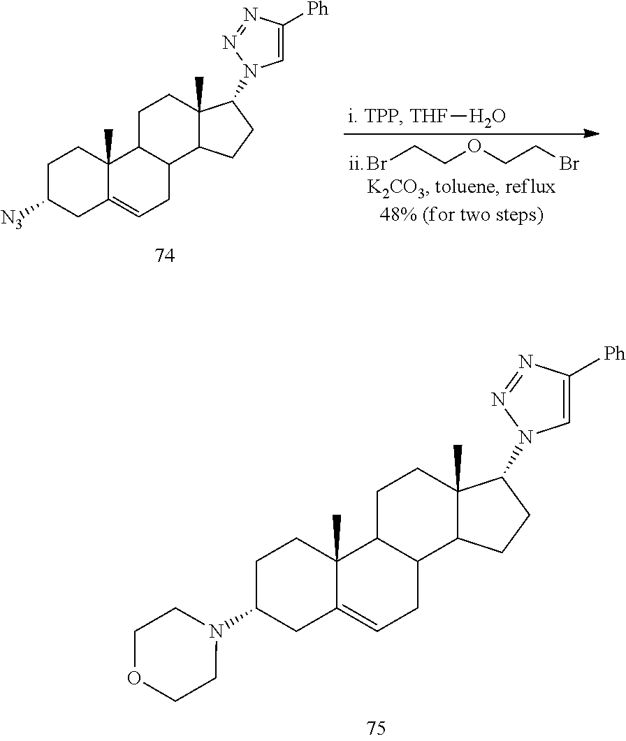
C1C(N2CCOCC2)CC2=CCC3C(C2(C)C1)CCC1(C)C3CCC1N1C=C([Ph])N=N1.[THF]O.BrCCOCCBr.C1C([N3])CC2=CCC3C(C2(C)C1)CCC1(C)C3CCC1N1C=C([Ph])N=N1
